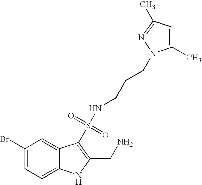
C1(Br)=CC=C2C(=C1)C(S(=O)(=O)NCCCN1C(C)=CC(C)=N1)=C(CN)N2
